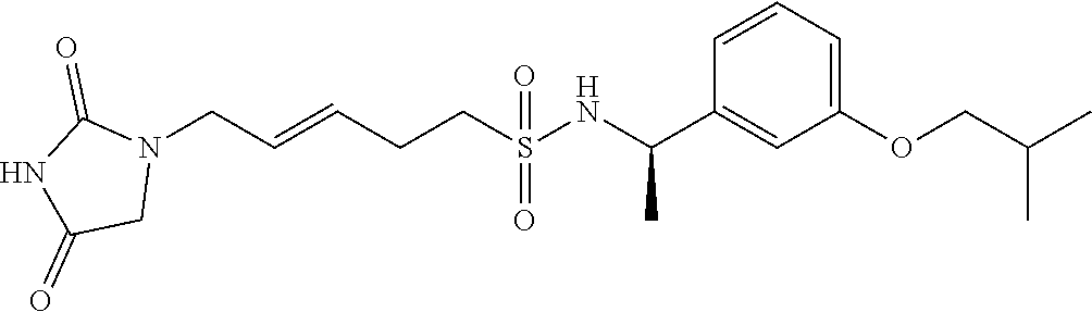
N1(CC=CCCS(=O)(=O)NC(C2=CC(OCC(C)C)=CC=C2)C)C(=O)NC(=O)C1
